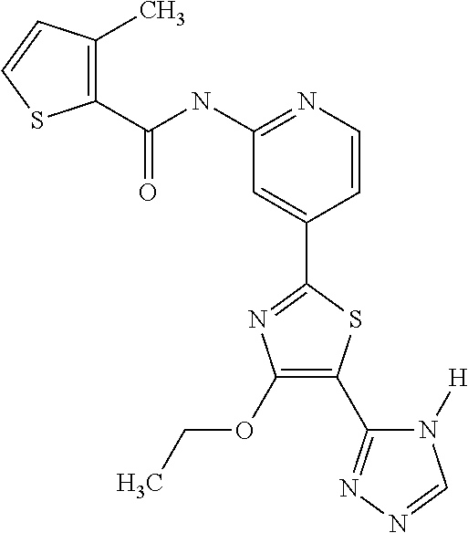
C1=CN=C(NC(C2=C(C)C=CS2)=O)C=C1C1=NC(OCC)=C(C2=NN=CN2[H])S1
